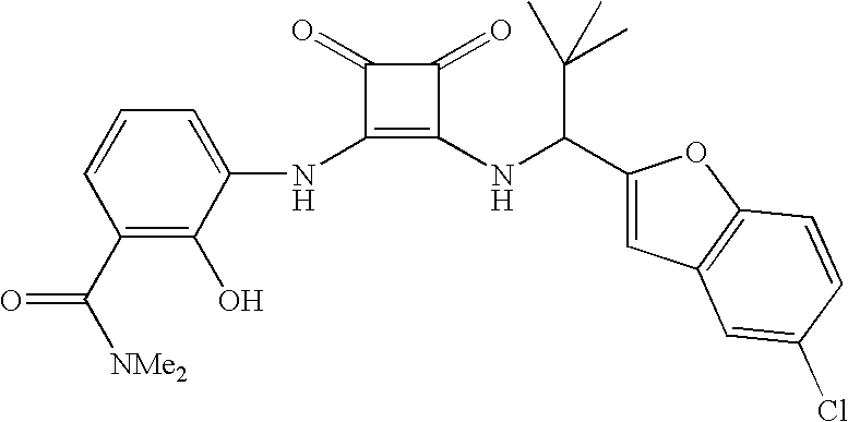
C1(C([NMe2])=O)=C(O)C(NC2=C(NC(C3=CC4=C(O3)C=CC(Cl)=C4)C(C)(C)C)C(=O)C2=O)=CC=C1
